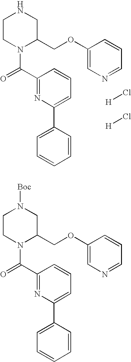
C1CN(C(=O)C2=NC(C3=CC=CC=C3)=CC=C2)C(COC2=CN=CC=C2)CN1.[H]Cl.[H]Cl.C1CN(C(=O)C2=NC(C3=CC=CC=C3)=CC=C2)C(COC2=CN=CC=C2)CN1[Boc]
